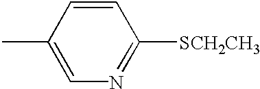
C1=C(C)C=CC([SCH2CH3])=N1
